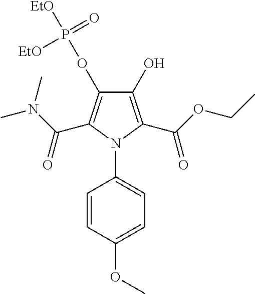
C1(O)=C(C(OCC)=O)N(C2=CC=C(OC)C=C2)C(C(N(C)C)=O)=C1OP([EtO])(=O)[EtO]
